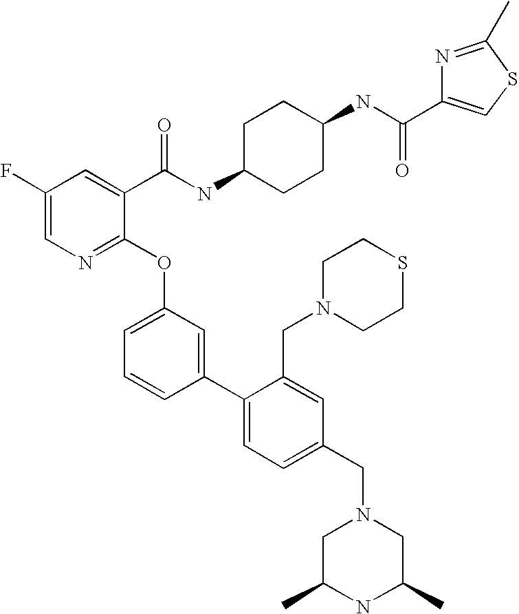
C1(F)=CN=C(OC2=CC=CC(C3=CC=C(CN4CC(C)NC(C)C4)C=C3CN3CCSCC3)=C2)C(C(NC2CCC(NC(=O)C3=CSC(C)=N3)CC2)=O)=C1
